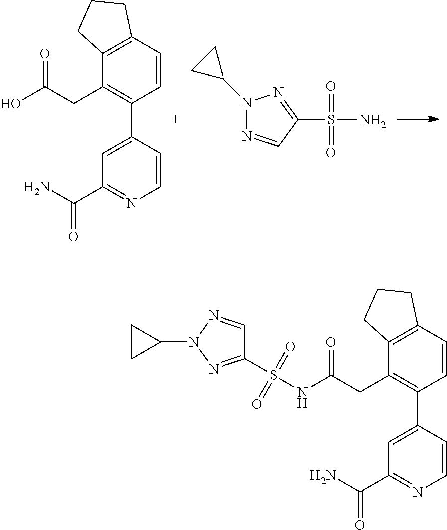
C1=CC2=C(CCC2)C(CC(=O)O)=C1C1=CC(C(N)=O)=NC=C1.N1(C2CC2)N=CC(S(N)(=O)=O)=N1.C1=CC2=C(C(CC(=O)NS(C3=NN(C4CC4)N=C3)(=O)=O)=C1C1=CC(C(N)=O)=NC=C1)CCC2
